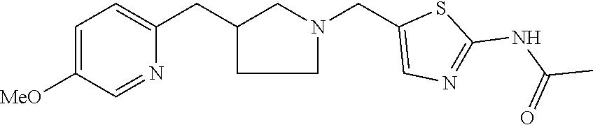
C1([MeO])=CC=C(CC2CN(CC3=CN=C(NC(=O)C)S3)CC2)N=C1
